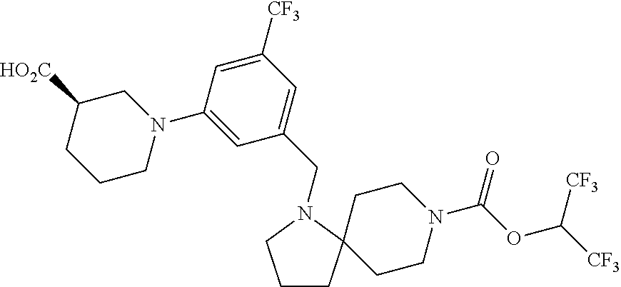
C1CC2(CCN(C(OC([CF3])[CF3])=O)CC2)N(CC2=CC([CF3])=CC(N3CC([HO2C])CCC3)=C2)C1
